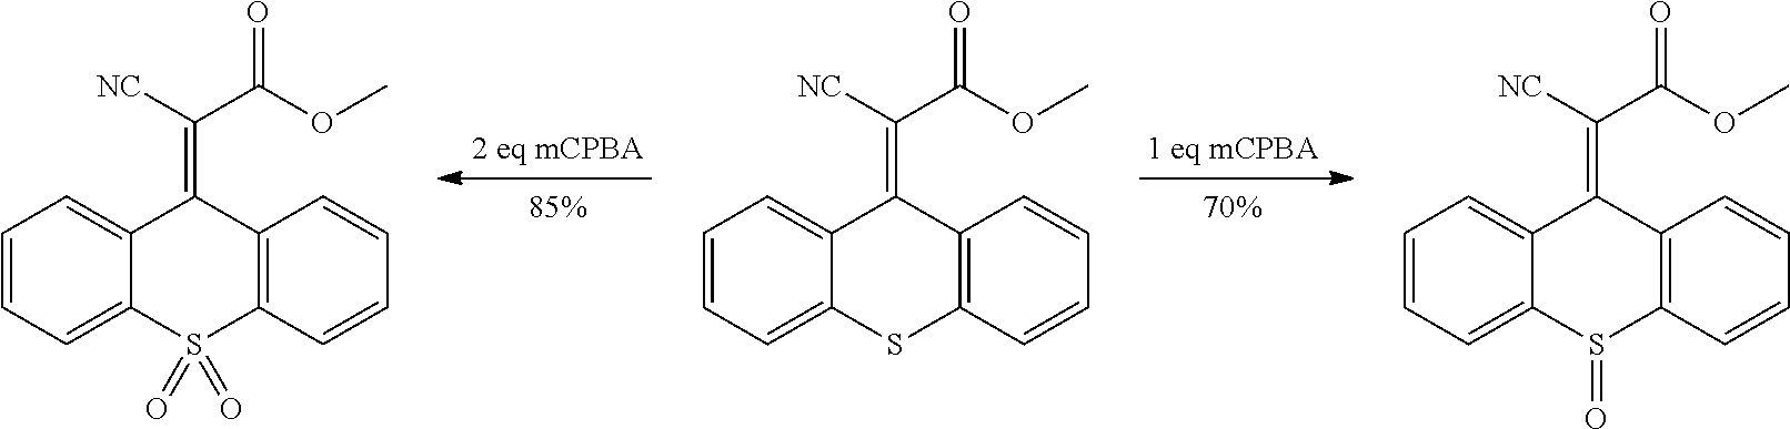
C1=CC=C2C(=C1)C(=C(C(=O)OC)[NC])C1=C(S2(=O)=O)C=CC=C1.C1=CC=C2C(=C1)C(=C(C(=O)OC)[NC])C1=C(S2)C=CC=C1.C1=CC=C2C(=C1)C(=C(C(=O)OC)[NC])C1=C(S2=O)C=CC=C1
